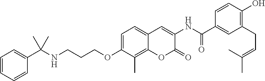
C1=C(OCCCNC(C2=CC=CC=C2)(C)C)C(C)=C2C(=C1)C=C(NC(=O)C1=CC(CC=C(C)C)=C(O)C=C1)C(=O)O2
